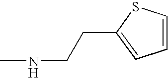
C1=CSC(CCNC)=C1
